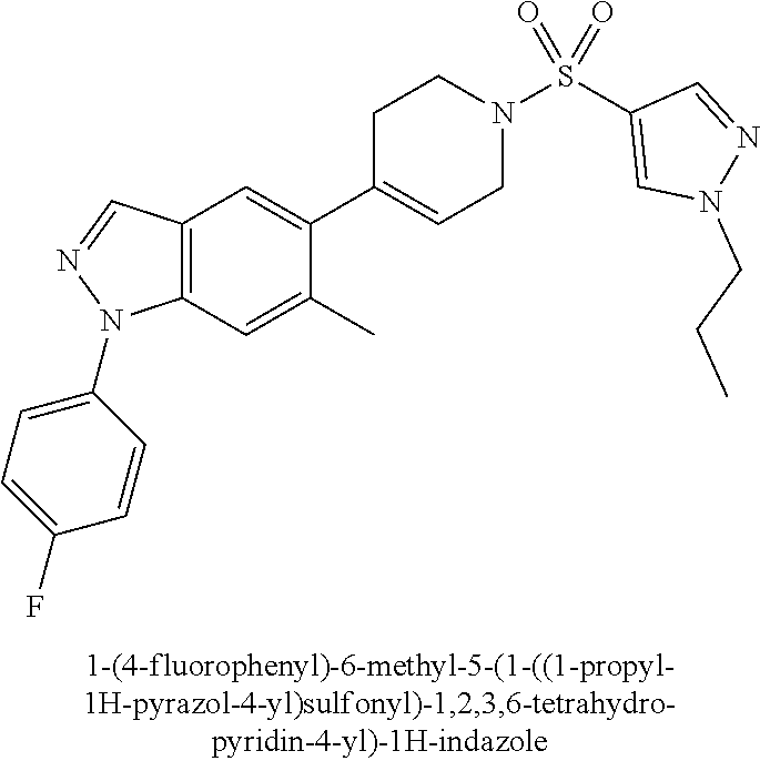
C12=C(C=C(C)C(C3=CCN(S(C4=CN(CCC)N=C4)(=O)=O)CC3)=C1)N(C1=CC=C(F)C=C1)N=C2
